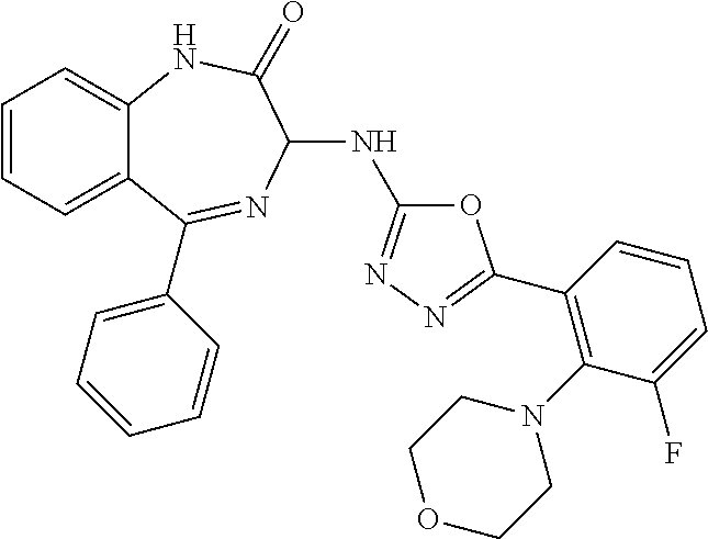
C1=CC=C2C(=C1)NC(=O)C(NC1=NN=C(C3=C(N4CCOCC4)C(F)=CC=C3)O1)N=C2C1=CC=CC=C1
